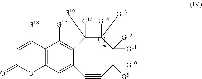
C1#CC([G10])([G9])C([G11])([G12])C([G14])([G13])C([G15])([G16])C2=C([G17])C3=C(C=C12)OC(=O)C=C3[G18]
